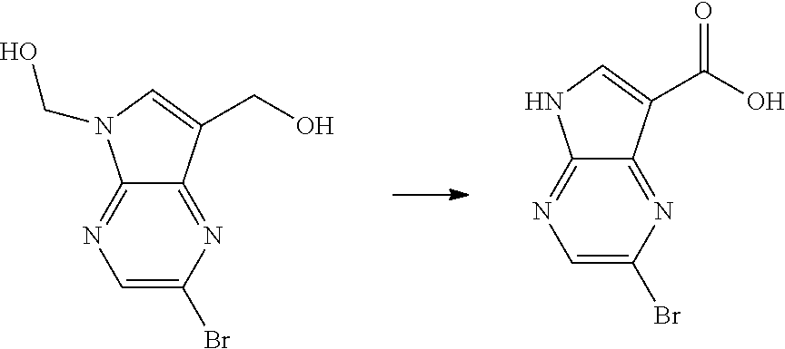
C1=C(Br)N=C2C(=N1)N(CO)C=C2CO.C1=C(Br)N=C2C(=N1)NC=C2C(O)=O
